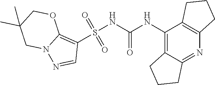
S(NC(NC1=C2C(=NC3=C1CCC3)CCC2)=O)(C1=C2N(N=C1)CC(C)(C)CO2)(=O)=O
